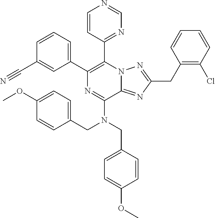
C1=CC=C(C2=C(C3=NC=NC=C3)N3C(=NC(CC4=C(Cl)C=CC=C4)=N3)C(N(CC3=CC=C(OC)C=C3)CC3=CC=C(OC)C=C3)=N2)C=C1C#N
